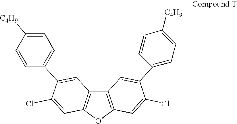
C12=C(OC3=C1C=C(C1=CC=C([C4H9])C=C1)C(Cl)=C3)C=C(Cl)C(C1=CC=C([C4H9])C=C1)=C2
